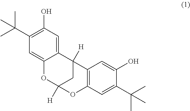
C1=C2C(=CC(O)=C1C(C)(C)C)C1([H])CC([H])(O2)OC2=C1C=C(O)C(C(C)(C)C)=C2
